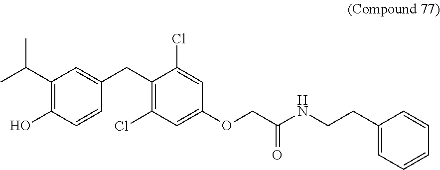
C1=CC(CC2=C(Cl)C=C(OCC(NCCC3=CC=CC=C3)=O)C=C2Cl)=CC(C(C)C)=C1O
